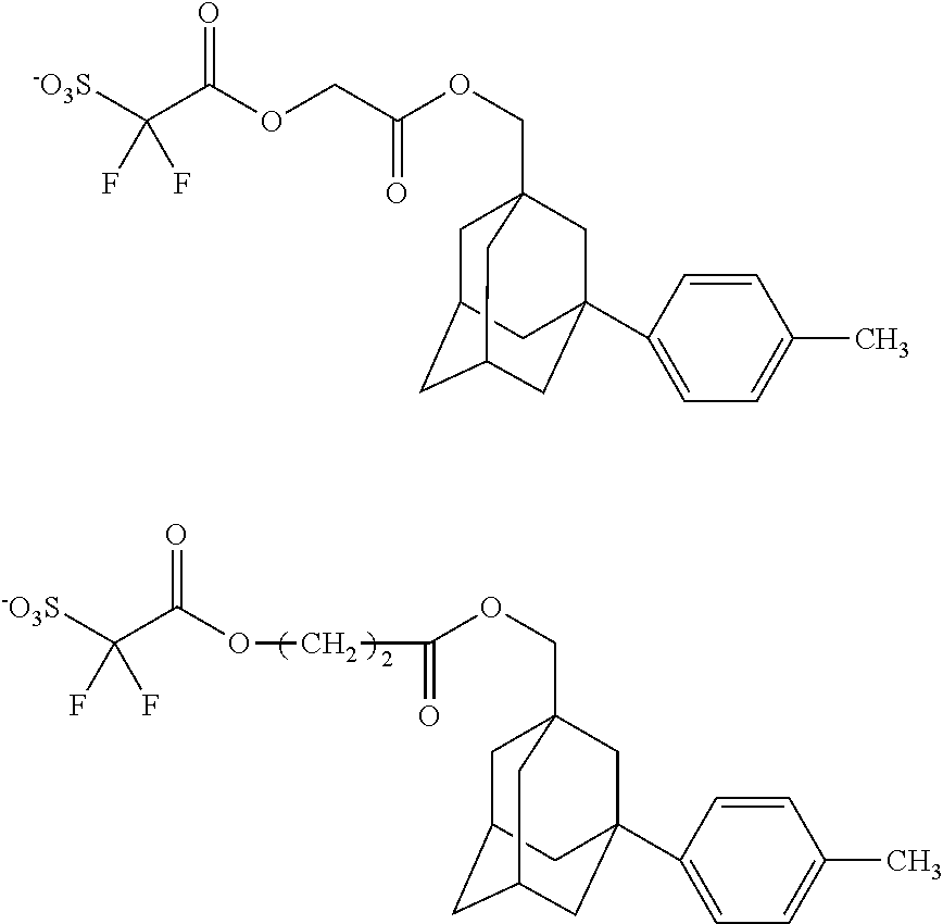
C(C(OCC(OCC12CC3CC(CC(C4=CC=C(C)C=C4)(C1)C3)C2)=O)=O)(F)(F)[-O3S].C(C(OCC(OCC12CC3CC(CC(C4=CC=C(C)C=C4)(C1)C3)C2)=O)=O)(F)(F)[-O3S]
